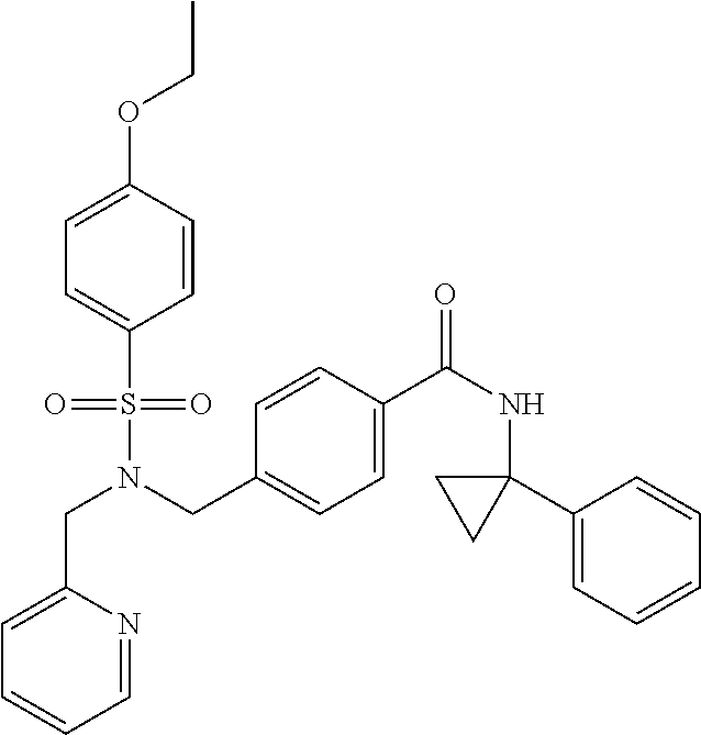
C(N(CC1=CC=C(C(NC2(C3=CC=CC=C3)CC2)=O)C=C1)S(=O)(=O)C1=CC=C(OCC)C=C1)C1=CC=CC=N1
